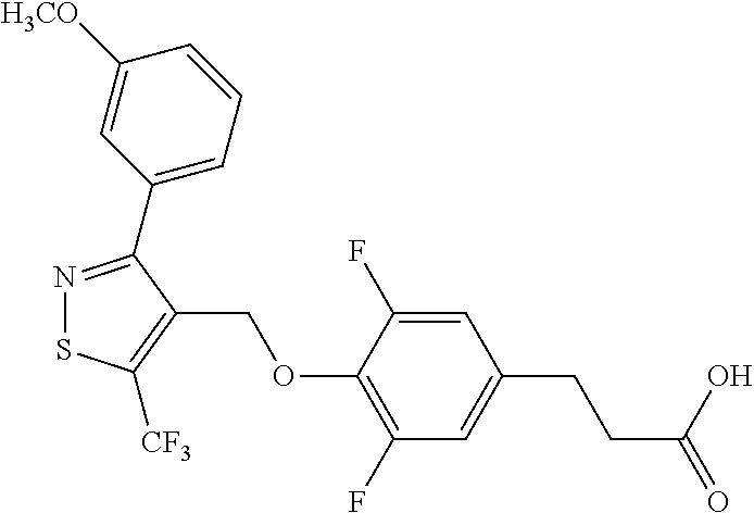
N1=C(C2=CC=CC([H3CO])=C2)C(COC2=C(F)C=C(CCC(=O)O)C=C2F)=C([CF3])S1
